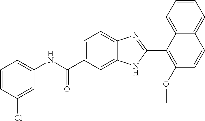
C1(NC(C2=CC=C3C(=C2)NC(C2=C(OC)C=CC4=CC=CC=C24)=N3)=O)=CC=CC(Cl)=C1
